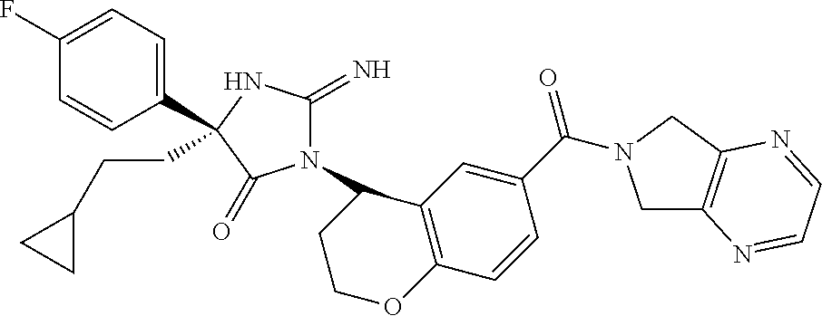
N1(C2CCOC3=C2C=C(C(=O)N2CC4=C(C2)N=CC=N4)C=C3)C(=N)NC(C2=CC=C(F)C=C2)(CCC2CC2)C1=O
